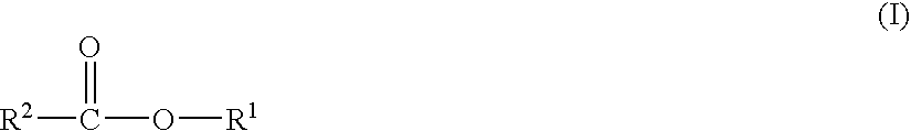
[R2]C(O[R1])=O
